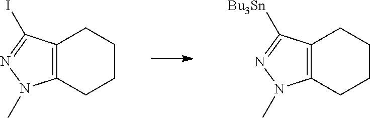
IC1=NN(C)C2=C1CCCC2.[Bu3Sn]C1=NN(C)C2=C1CCCC2
